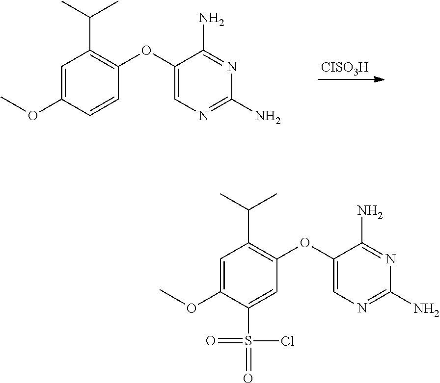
C1=C(OC)C(S(=O)(=O)Cl)=CC(OC2=CN=C(N)N=C2N)=C1C(C)C.[CISO3H].C1=C(OC)C=CC(OC2=CN=C(N)N=C2N)=C1C(C)C
